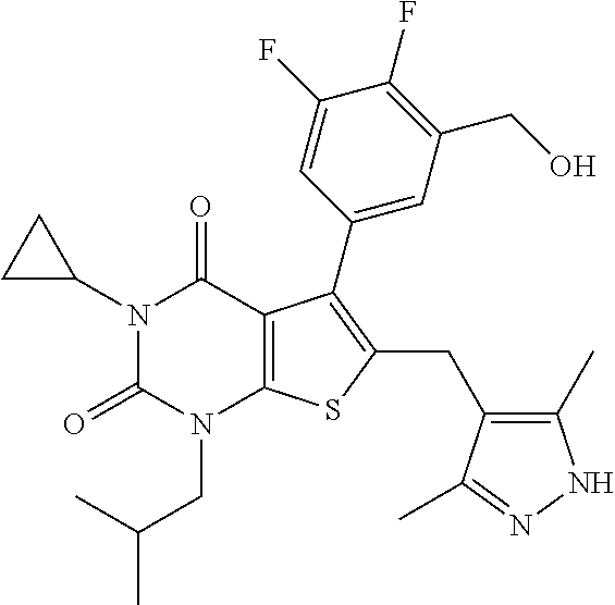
C1C(N2C(=O)N(CC(C)C)C3=C(C2=O)C(C2=CC(CO)=C(F)C(F)=C2)=C(CC2=C(C)NN=C2C)S3)C1
